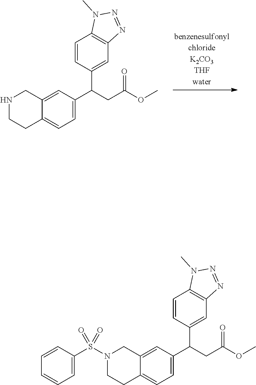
C1=C(C(CC(OC)=O)C2=CC3=C(C=C2)N(C)N=N3)C=C2C(=C1)CCNC2.C1=C(C(CC(OC)=O)C2=CC3=C(C=C2)N(C)N=N3)C=C2C(=C1)CCN(S(C1=CC=CC=C1)(=O)=O)C2
